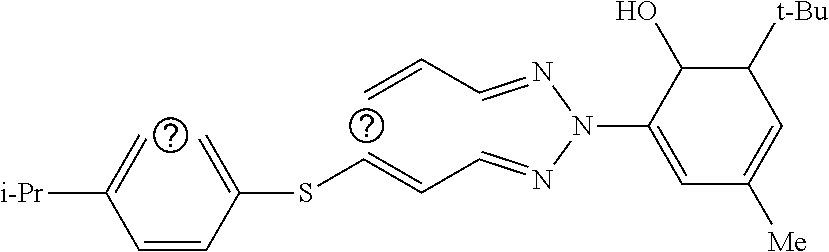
C(=CC(=C)SC=CC=NN(N=CC=C)C1=CC([Me])=CC([t-Bu])C1O)C(=C)[i-Pr]
